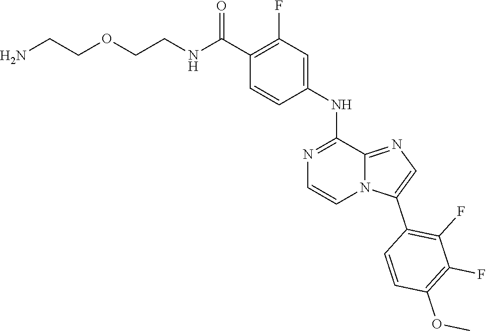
C1(C(NCCOCCN)=O)=C(F)C=C(NC2=NC=CN3C2=NC=C3C2=C(F)C(F)=C(OC)C=C2)C=C1
